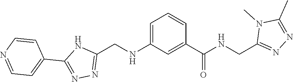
C1(C2=NN=C(CNC3=CC=CC(C(=O)NCC4=NN=C(C)N4C)=C3)N2)=CC=NC=C1
